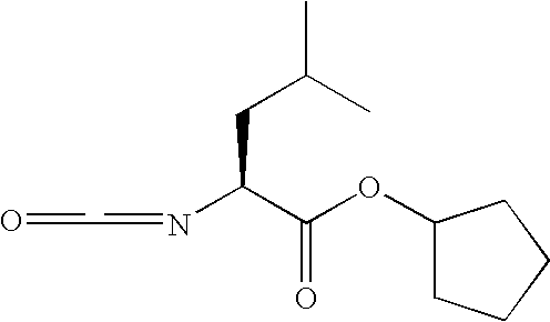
C(C(C(OC1CCCC1)=O)N=CC=O)C(C)C
